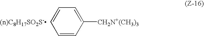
C1=CC=CC([CH2N+(CH3)3])=C1.[(n)C8H17SO2S-]
